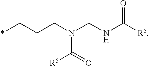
*CCCN(CNC([R5])=O)C([R5])=O
